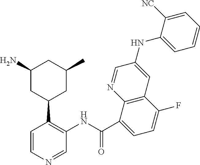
C1(N)CC(C2=C(NC(C3=CC=C(F)C4=C3N=CC(NC3=CC=CC=C3[NC])=C4)=O)C=NC=C2)CC(C)C1
